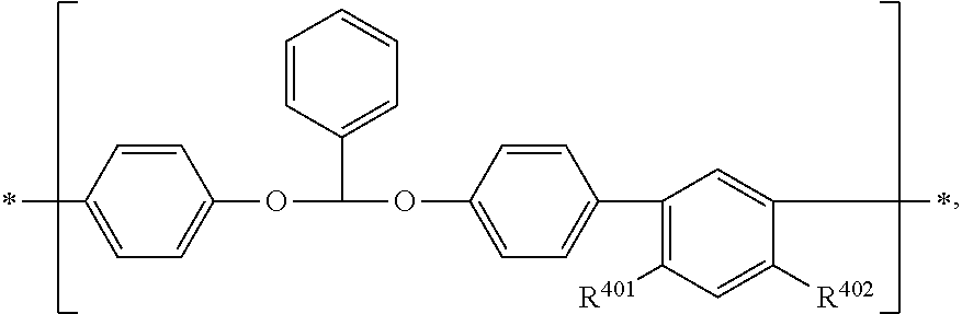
CC1=CC=C(OC(OC2=CC=C(C3=C([R401])C=C([R402])C(C)=C3)C=C2)C2=CC=CC=C2)C=C1
